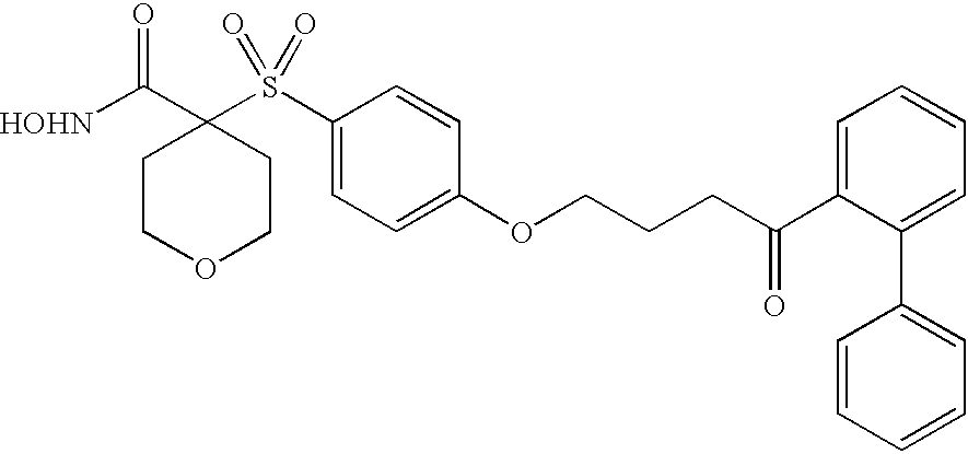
[HOHN]C(C1(S(C2=CC=C(OCCCC(C3=CC=CC=C3C3=CC=CC=C3)=O)C=C2)(=O)=O)CCOCC1)=O
